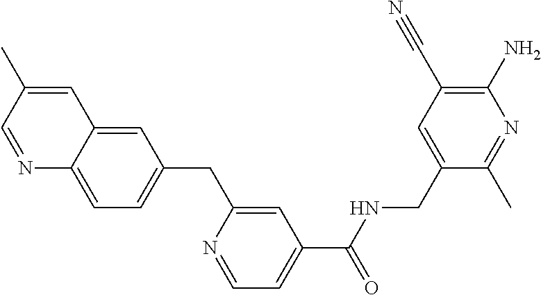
C1=C(C)C=NC2=CC=C(CC3=CC(C(NCC4=CC(C#N)=C(N)N=C4C)=O)=CC=N3)C=C12
